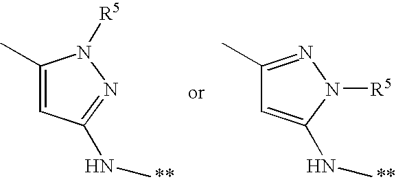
C1(C)=CC(NC)=NN1[R5].C1(C)=NN([R5])C(NC)=C1
